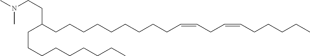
C(C(CCCCCCCCCC=CCC=CCCCCC)CCCCCCCCC)CN(C)C
